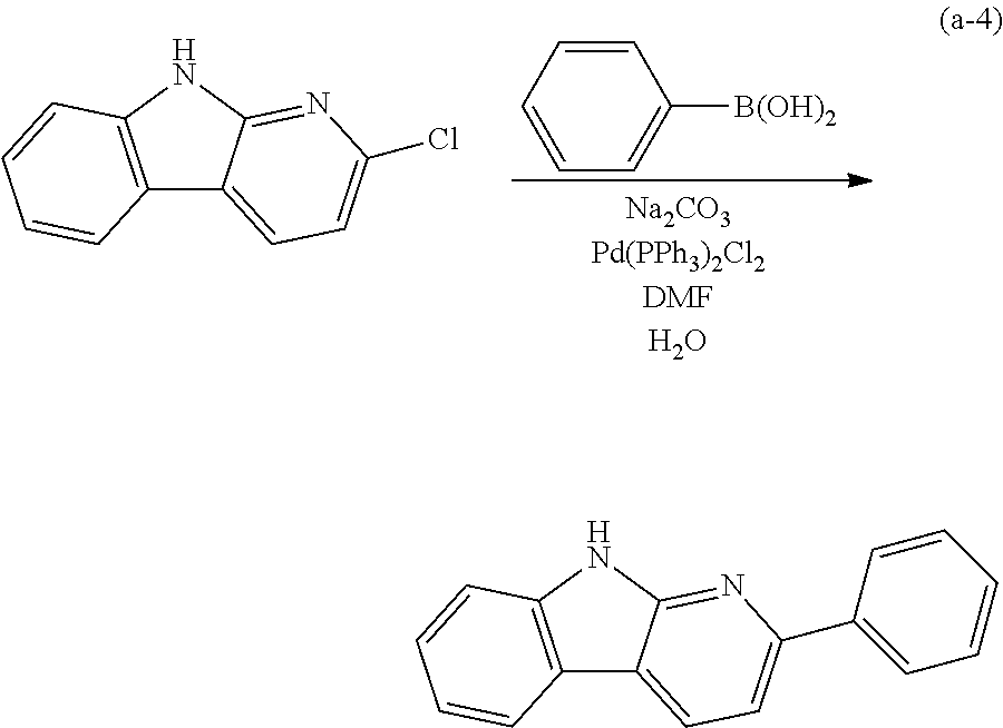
C1=CC=CC([B(OH)2])=C1.C12=C(NC3=NC(Cl)=CC=C13)C=CC=C2.C12=C(NC3=NC(C4=CC=CC=C4)=CC=C13)C=CC=C2
